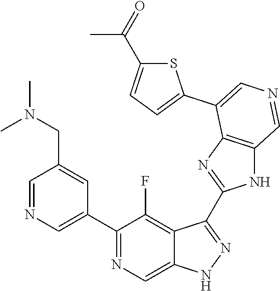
C1(C2=CN=CC(CN(C)C)=C2)=NC=C2C(=C1F)C(C1=NC3=C(N1)C=NC=C3C1=CC=C(C(=O)C)S1)=NN2
